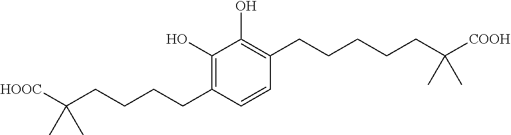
C1(O)=C(CCCCC([HOOC])(C)C)C=CC(CCCCCC([COOH])(C)C)=C1O
